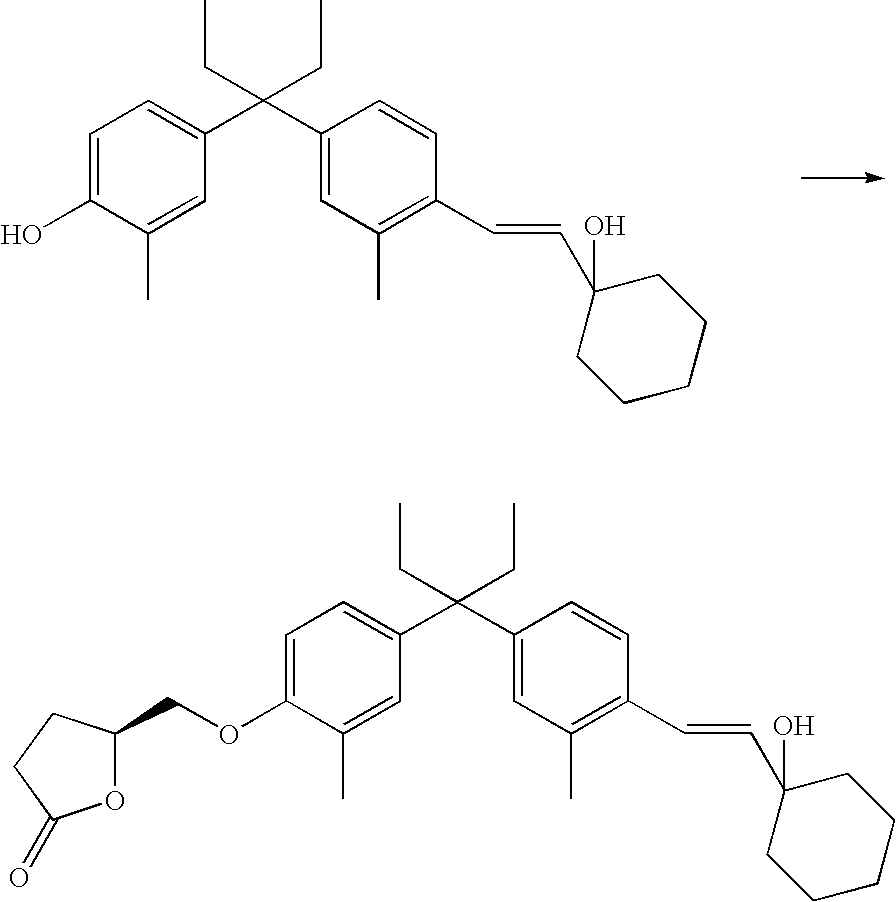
C1=C(O)C(C)=CC(C(C2=CC(C)=C(C=CC3(O)CCCCC3)C=C2)(CC)CC)=C1.C1=C(OCC2OC(=O)CC2)C(C)=CC(C(C2=CC(C)=C(C=CC3(O)CCCCC3)C=C2)(CC)CC)=C1
